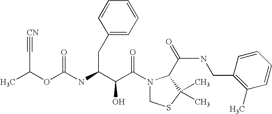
N(C(C(C(N1CSC(C)(C)C1C(NCC1=C(C)C=CC=C1)=O)=O)O)CC1=CC=CC=C1)C(=O)OC(C)C#[CN]
